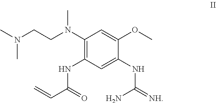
C1(N(CCN(C)C)C)=C(NC(C=C)=O)C=C(NC(N)=[NH])C(OC)=C1
